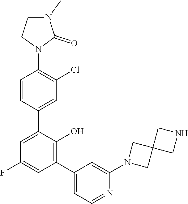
C1=C(C2=CC(Cl)=C(N3C(=O)N(C)CC3)C=C2)C(O)=C(C2=CC=NC(N3CC4(C3)CNC4)=C2)C=C1F
